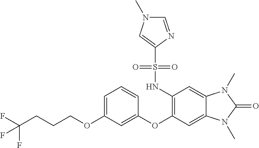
C1=C(OCCCC(F)(F)F)C=C(OC2=C(NS(C3=CN(C)C=N3)(=O)=O)C=C3C(=C2)N(C)C(=O)N3C)C=C1
